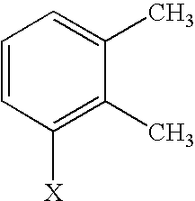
C1=CC([X])=C(C)C(C)=C1
